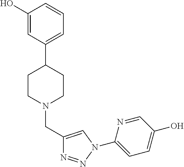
C1(O)=CC(C2CCN(CC3=CN(C4=CC=C(O)C=N4)N=N3)CC2)=CC=C1
